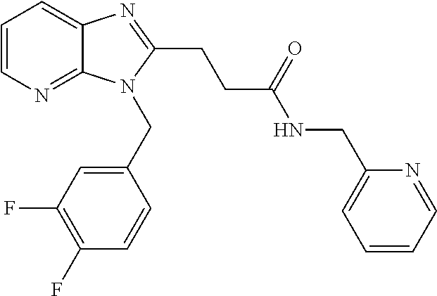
C1=CN=C2C(=C1)N=C(CCC(NCC1=CC=CC=N1)=O)N2CC1=CC(F)=C(F)C=C1
